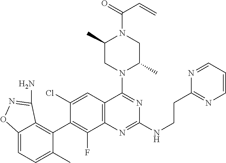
C12=CC=C(C)C(C3=C(F)C4=C(C=C3Cl)C(N3C(C)CN(C(=O)C=C)C(C)C3)=NC(NCCC3=NC=CC=N3)=N4)=C1C(N)=NO2
